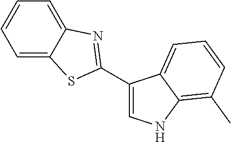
C1(C2=NC3=CC=CC=C3S2)=CNC2=C(C)C=CC=C12
